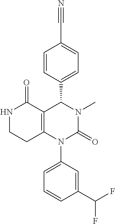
N1CCC2=C(C1=O)C(C1=CC=C(C#N)C=C1)N(C)C(=O)N2C1=CC=CC(C(F)F)=C1
